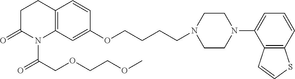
C1C(=O)N(C(COCCOC)=O)C2=C(C1)C=CC(OCCCCN1CCN(C3=CC=CC4=C3C=CS4)CC1)=C2
